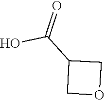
C(C1COC1)(O)=O
